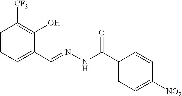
C1=CC=C(C=NNC(C2=CC=C([NO2])C=C2)=O)C(O)=C1[CF3]
